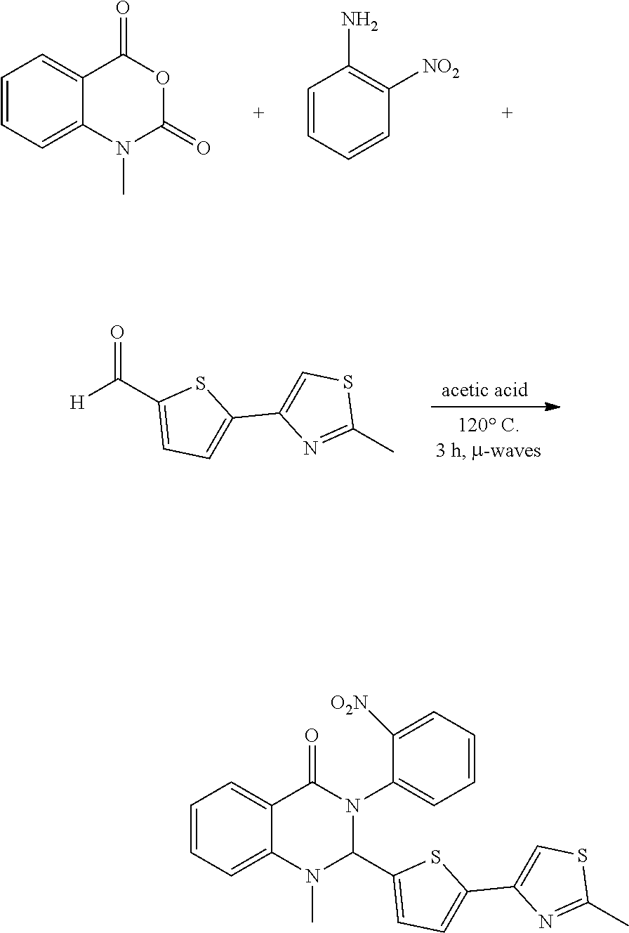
C1=C2C(=CC=C1)C(=O)N(C1=CC=CC=C1[O2N])C(C1=CC=C(C3=CSC(C)=N3)S1)N2C.[H]C(C1=CC=C(C2=CSC(C)=N2)S1)=O.C1=C2C(=CC=C1)C(=O)OC(=O)N2C.C1=CC=CC(N)=C1[NO2]
